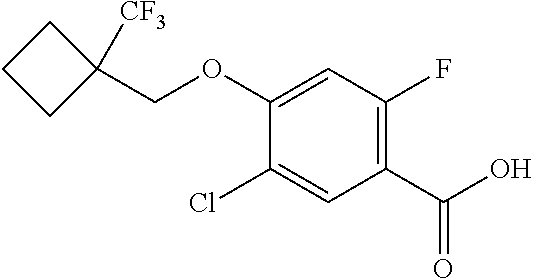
O(C1=CC(F)=C(C(O)=O)C=C1Cl)CC1([CF3])CCC1
